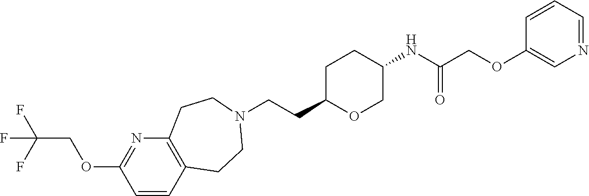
C(CC1OCC(NC(COC2=CN=CC=C2)=O)CC1)N1CCC2=C(N=C(OCC(F)(F)F)C=C2)CC1
